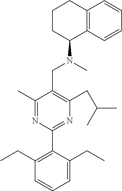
C1(C)=NC(C2=C(CC)C=CC=C2CC)=NC(CC(C)C)=C1CN(C)C1C2=C(CCC1)C=CC=C2
